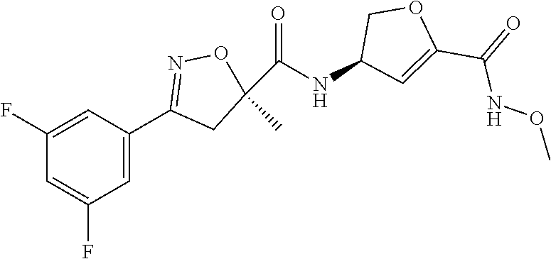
C1(F)=CC(C2=NOC(C(NC3C=C(C(NOC)=O)OC3)=O)(C)C2)=CC(F)=C1
